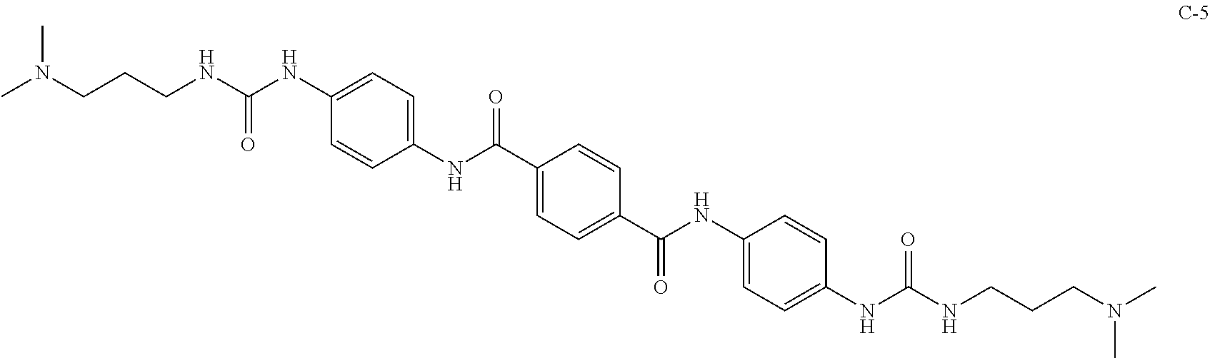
CN(C)CCCNC(=O)NC1=CC=C(NC(=O)C2=CC=C(C(=O)NC3=CC=C(NC(=O)NCCCN(C)C)C=C3)C=C2)C=C1
